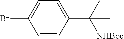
C1(Br)=CC=C(C(C)(C)[NHBoc])C=C1
